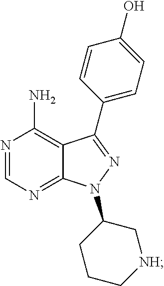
N1=CN=C2C(=C1N)C(C1=CC=C(O)C=C1)=NN2C1CCC[NH]C1
